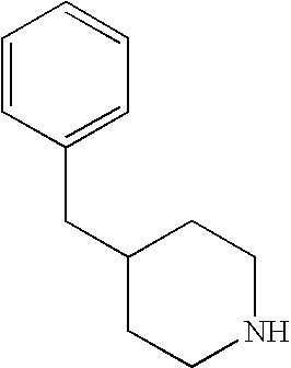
C1=CC(CC2CCNCC2)=CC=C1
